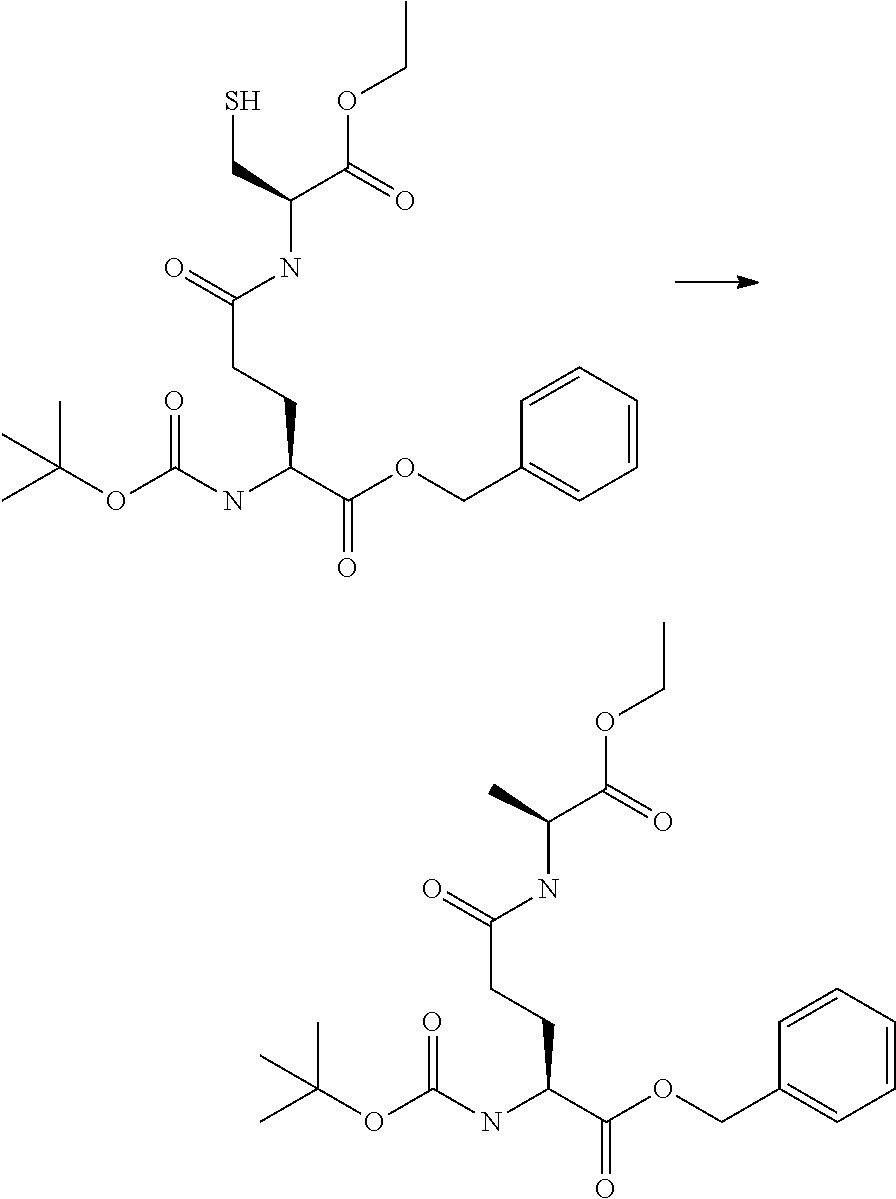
O=C(OC(C)(C)C)NC(C(OCC1=CC=CC=C1)=O)CCC(=O)NC(C(OCC)=O)CS.O=C(OC(C)(C)C)NC(C(OCC1=CC=CC=C1)=O)CCC(=O)NC(C(OCC)=O)C
